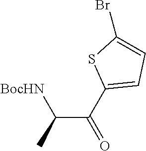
C(C(C1=CC=C(Br)S1)=O)(C)[BocHN]
